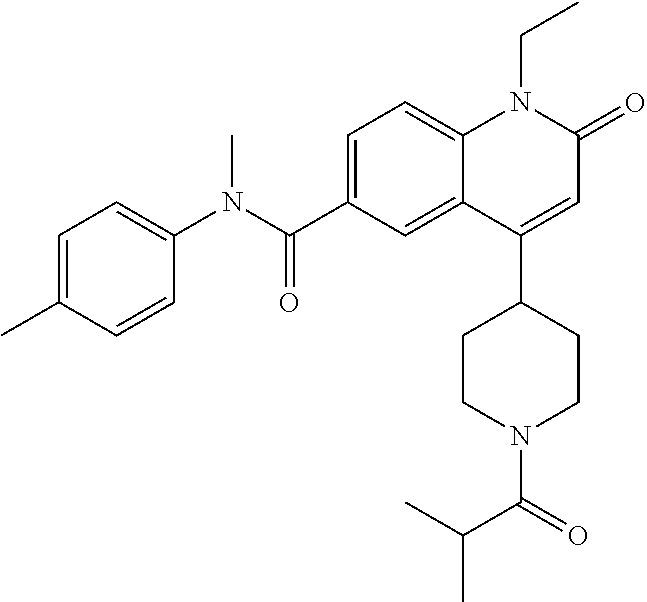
C1(N(C(C2=CC=C3C(=C2)C(C2CCN(C(C(C)C)=O)CC2)=CC(=O)N3CC)=O)C)=CC=C(C)C=C1
